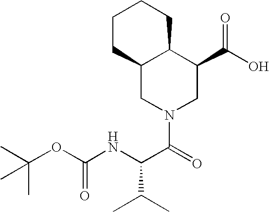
C12C(CN(C(=O)C(NC(OC(C)(C)C)=O)C(C)C)CC1C(O)=O)CCCC2
